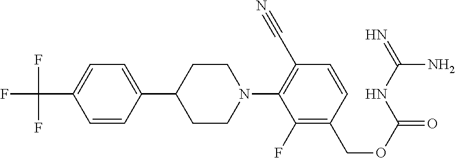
C1=C(C2CCN(C3=C(C#N)C=CC(COC(=O)NC(=N)N)=C3F)CC2)C=CC(C(F)(F)F)=C1
